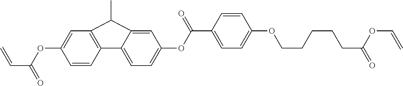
O(C1=CC2=C(C3=CC=C(OC(C4=CC=C(OCCCCCC(=O)OC=C)C=C4)=O)C=C3C2C)C=C1)C(C=C)=O
